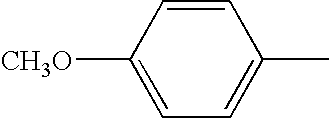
C1=C(C)C=CC([CH3O])=C1
